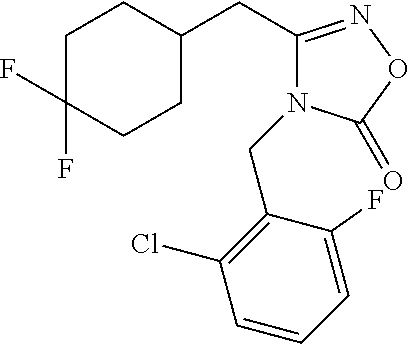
C1C(F)(F)CCC(CC2=NOC(=O)N2CC2=C(Cl)C=CC=C2F)C1
